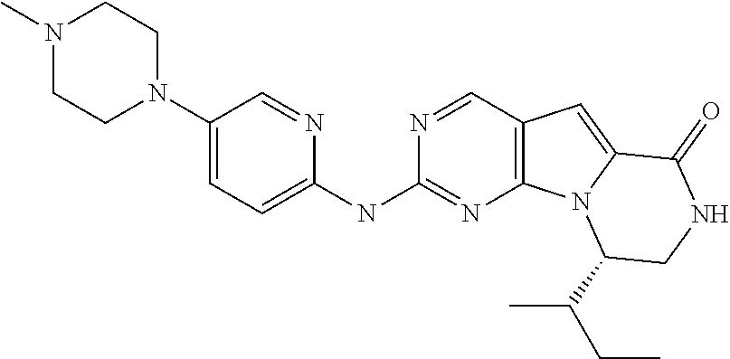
CN1CCN(C2=CC=C(NC3=NC4=C(C=N3)C=C3N4C(C(C)CC)CNC3=O)N=C2)CC1
